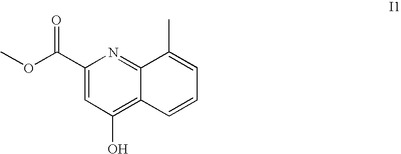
C1(C(OC)=O)=CC(O)=C2C(=N1)C(C)=CC=C2
